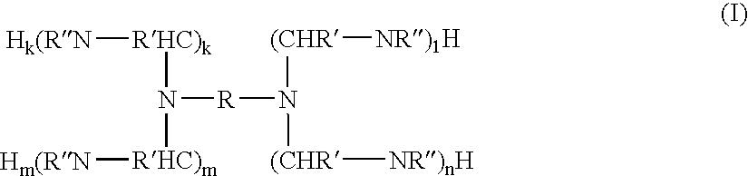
[Hk(RN][RHC)k]N([R]N([(CHR][NR)1H])[(CHR][NR)nH])[RHC)m][Hm(RN]
